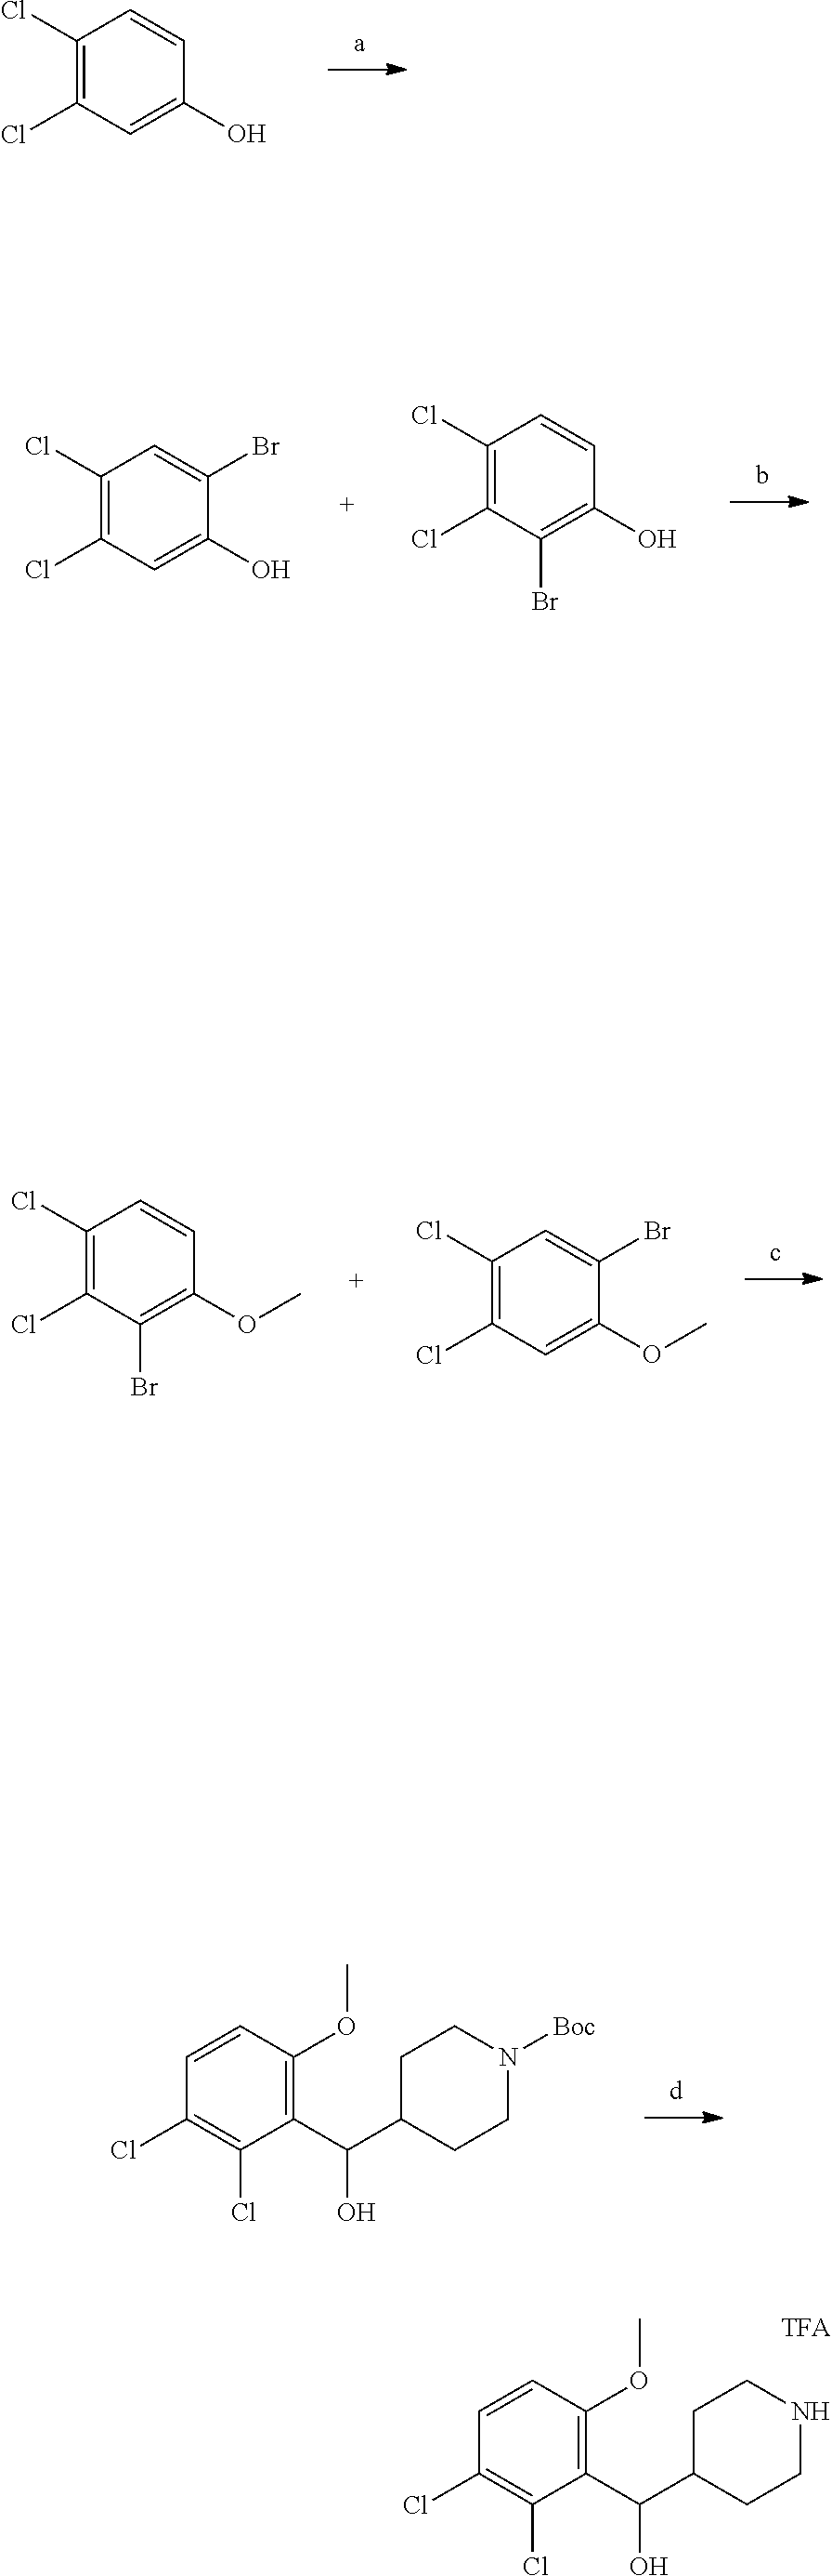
C1=CC(O)=CC(Cl)=C1Cl.C1=C(Br)C(O)=CC(Cl)=C1Cl.C1=CC(O)=C(Br)C(Cl)=C1Cl.C1=CC(OC)=C(Br)C(Cl)=C1Cl.C1=C(Br)C(OC)=CC(Cl)=C1Cl.C1=CC(OC)=C(C(C2CCN([Boc])CC2)O)C(Cl)=C1Cl.C(C1=C(OC)C=CC(Cl)=C1Cl)(C1CCNCC1)O
